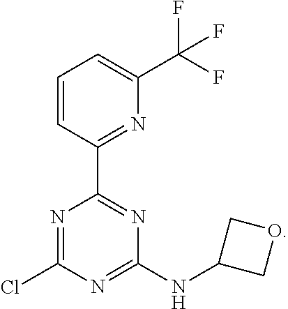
N1=C(Cl)N=C(NC2COC2)N=C1C1=NC(C(F)(F)F)=CC=C1
